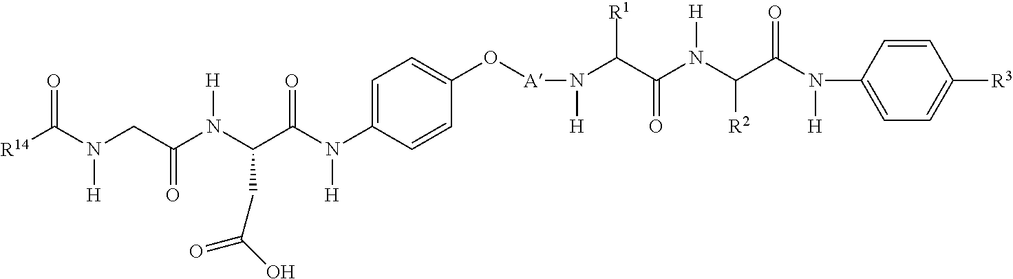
O(C1=CC=C(N(C(C(N(C(CN([H])C(=O)[R14])=O)[H])CC(O)=O)=O)[H])C=C1)[A]N([H])C(C(N(C(C(N(C1=CC=C([R3])C=C1)[H])=O)[R2])[H])=O)[R1]
